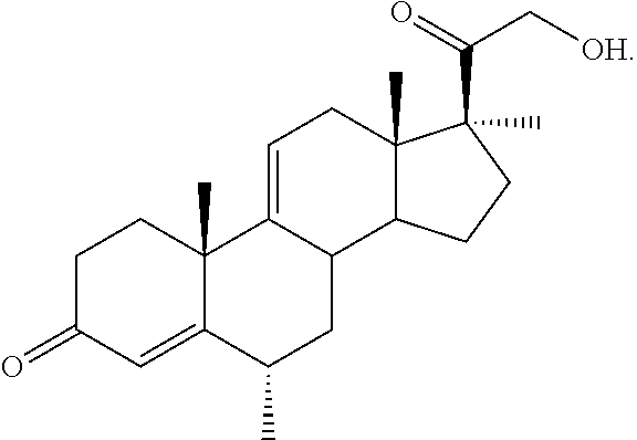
C1C(=O)C=C2C(C)(C1)C1=CCC3(C)C(C1CC2C)CCC3(C(=O)C[OH])C
